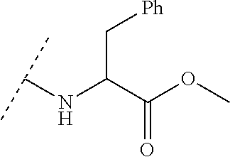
C(C(C(OC)=O)NC(C)C)[Ph]
